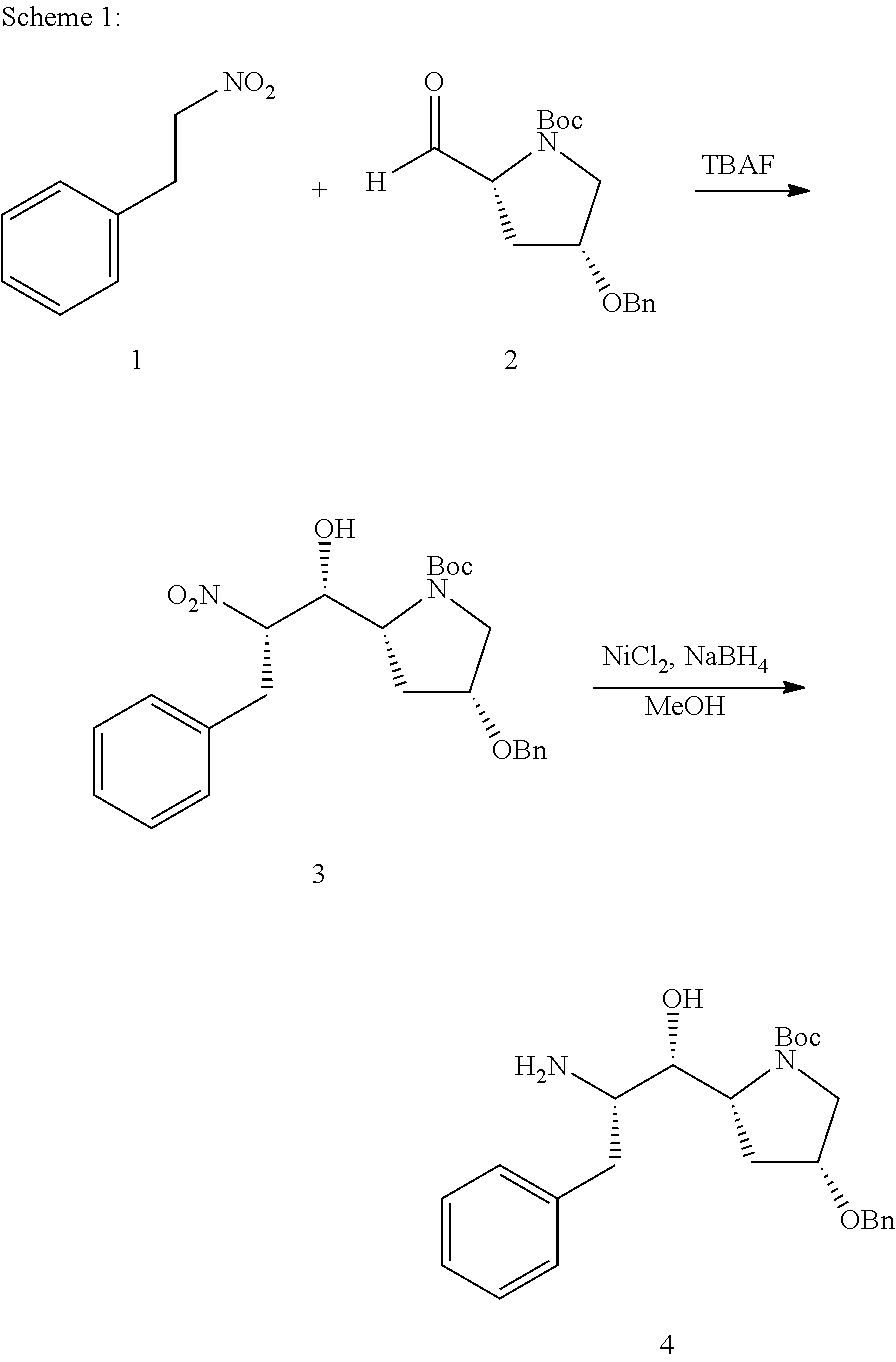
C1=CC=CC(CC(C(C2CC([OBn])C[BocN]2)O)N)=C1.C1=CC(CC[NO2])=CC=C1.[TBAF].C1C([OBn])C[BocN]C1C([H])=O.C1=CC=CC(CC(C(C2CC([OBn])C[BocN]2)O)[O2N])=C1.[MeOH]
